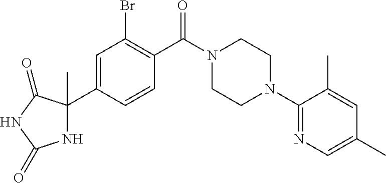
C1=C(C2(C)NC(=O)NC2=O)C=CC(C(N2CCN(C3=NC=C(C)C=C3C)CC2)=O)=C1Br
